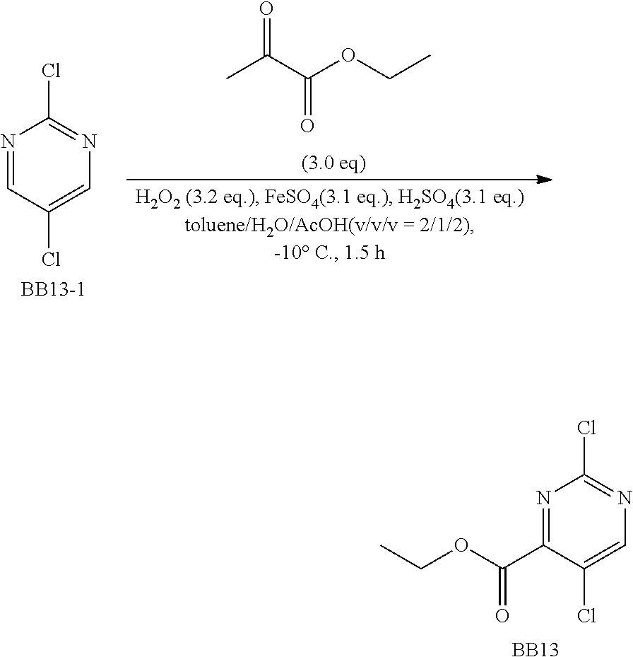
N1=C(Cl)N=C(C(OCC)=O)C(Cl)=C1.[BB13].N1=CC(Cl)=CN=C1Cl.[BB13-1].O=C(C(OCC)=O)C
